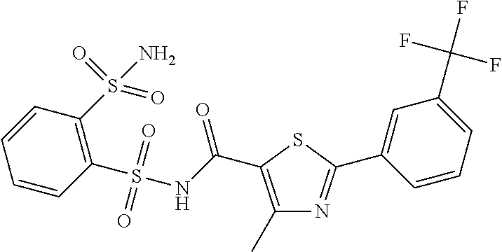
C1(C)=C(C(NS(C2=C(S(N)(=O)=O)C=CC=C2)(=O)=O)=O)SC(C2=CC(C(F)(F)F)=CC=C2)=N1
